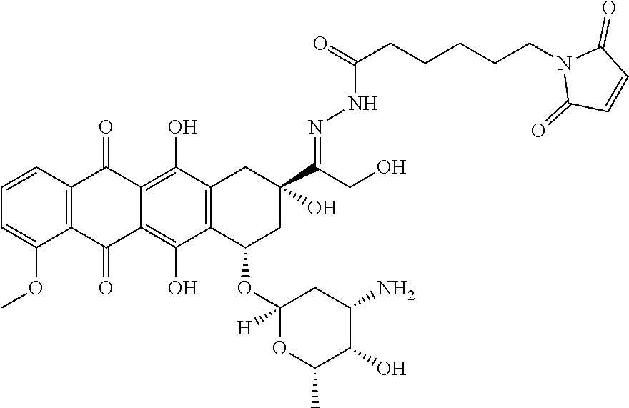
C12=C(C=CC=C1OC)C(=O)C1=C(O)C3=C(C(O)=C1C2=O)C(OC1([H])OC(C)C(O)C(N)C1)CC(O)(C(CO)=NNC(CCCCCN1C(=O)C=CC1=O)=O)C3
